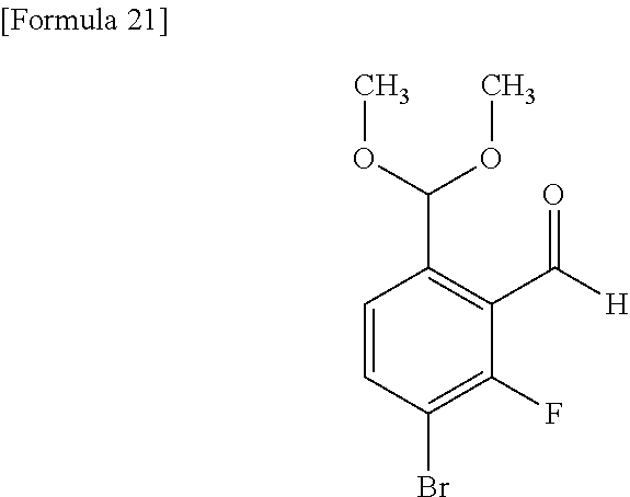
C1=CC(Br)=C(F)C(C([H])=O)=C1C(OC)OC
